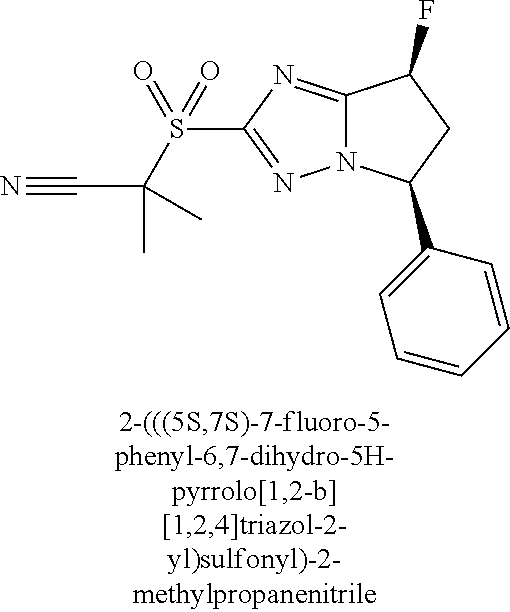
C12=NC(S(C(C#N)(C)C)(=O)=O)=NN1C(C1=CC=CC=C1)CC2F
